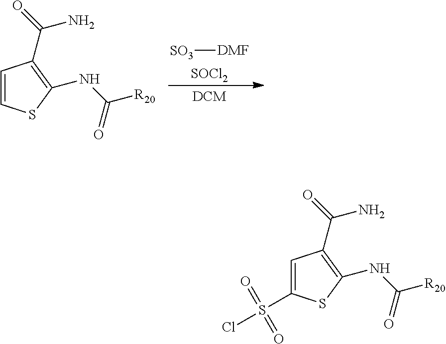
C1=CSC(NC([R20])=O)=C1C(=O)N.[SO3][DMF].[SOCl2].C1=C(S(Cl)(=O)=O)SC(NC([R20])=O)=C1C(=O)N
